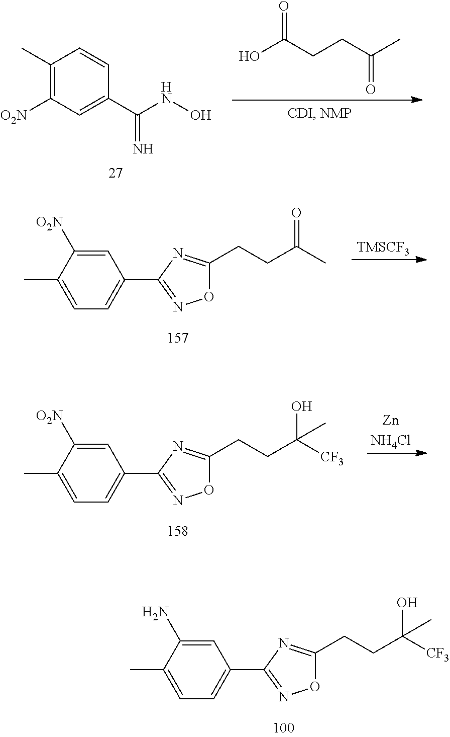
C1=C([O2N])C(C)=CC=C1C1=NOC(CCC(C)=O)=N1.[TMSCF3].C1=C([O2N])C(C)=CC=C1C1=NOC(CCC([CF3])(O)C)=N1.[ZnNH4Cl].C1=C(N)C(C)=CC=C1C1=NOC(CCC([CF3])(O)C)=N1.C1(C)=C([O2N])C=C(C(NO)=N)C=C1.OC(CCC(C)=O)=O
